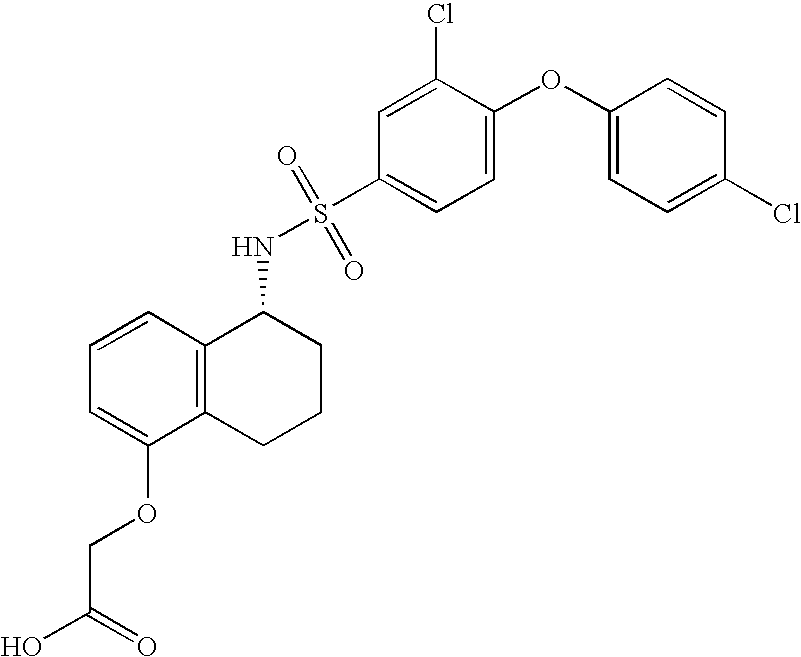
C1=CC2=C(C(OCC(O)=O)=C1)CCCC2NS(C1=CC=C(OC2=CC=C(Cl)C=C2)C(Cl)=C1)(=O)=O
